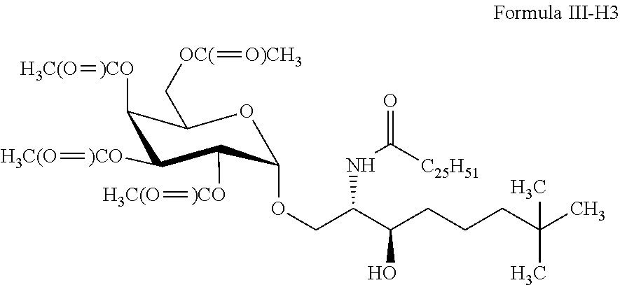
C(C(C(CCCC(C)(C)C)O)NC(=O)[C25H51])OC1OC(C[OC(]=[O)CH3])C([)CO]=[H3C(O])C([)CO]=[H3C(O])C1[)CO]=[H3C(O]
